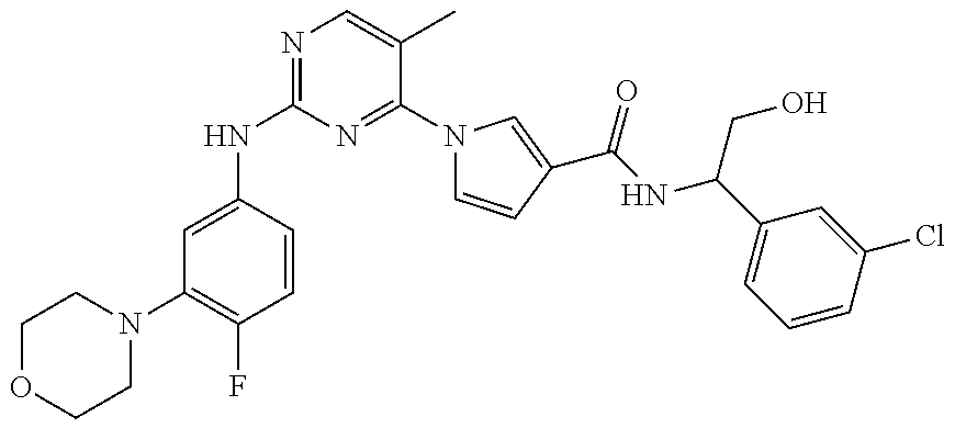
N(C1=NC=C(C)C(N2C=CC(C(NC(C3=CC=CC(Cl)=C3)CO)=O)=C2)=N1)C1=CC(N2CCOCC2)=C(F)C=C1
